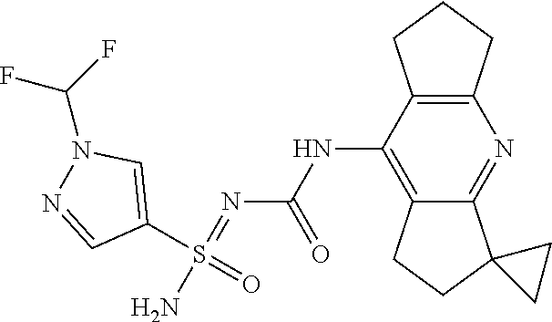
C1(S(=O)(N)=NC(NC2=C3C(=NC4=C2CCC4)C2(CC3)CC2)=O)=CN(C(F)F)N=C1
